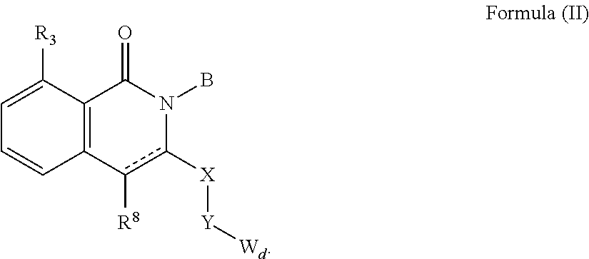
C1=CC2=C(C([R3])=C1)C(=O)N(B)c([X][Y][Wd])c2[R8]
